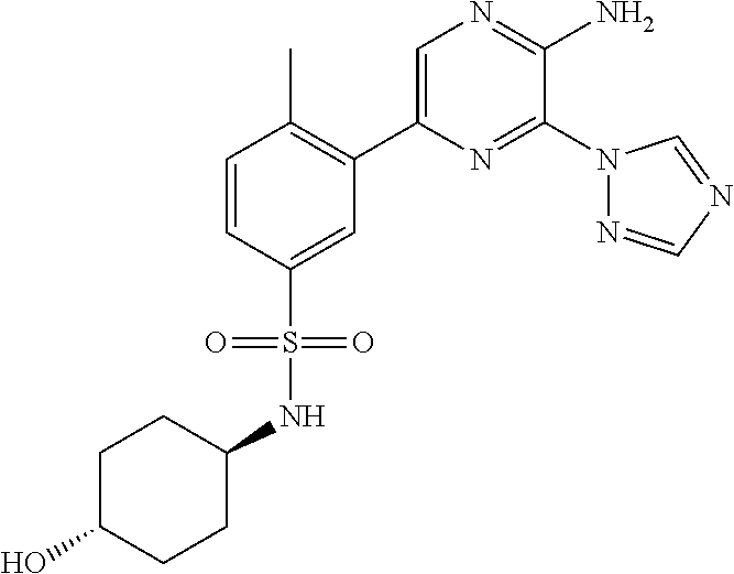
C1(C2=C(C)C=CC(S(=O)(=O)NC3CCC(O)CC3)=C2)=CN=C(N)C(N2N=CN=C2)=N1
